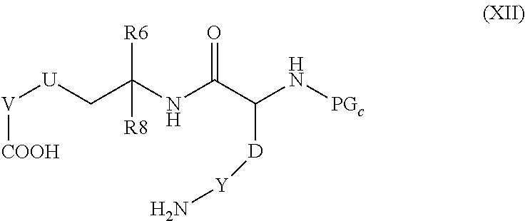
[U](CC(NC(C(N[PGc])[D][Y]N)=O)([R6])[R8])[V][COOH]
